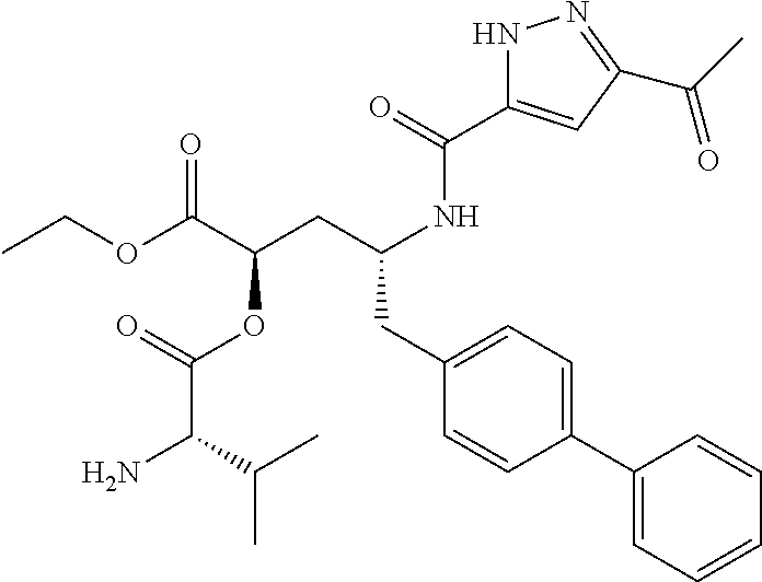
O(C(C(CC(NC(C1=CC(C(C)=O)=NN1)=O)CC1=CC=C(C2=CC=CC=C2)C=C1)OC(=O)C(C(C)C)N)=O)CC
